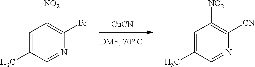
[CuCN].C1=C(C)C=NC(Br)=C1[NO2].C1=C(C)C=NC([CN])=C1[NO2]
